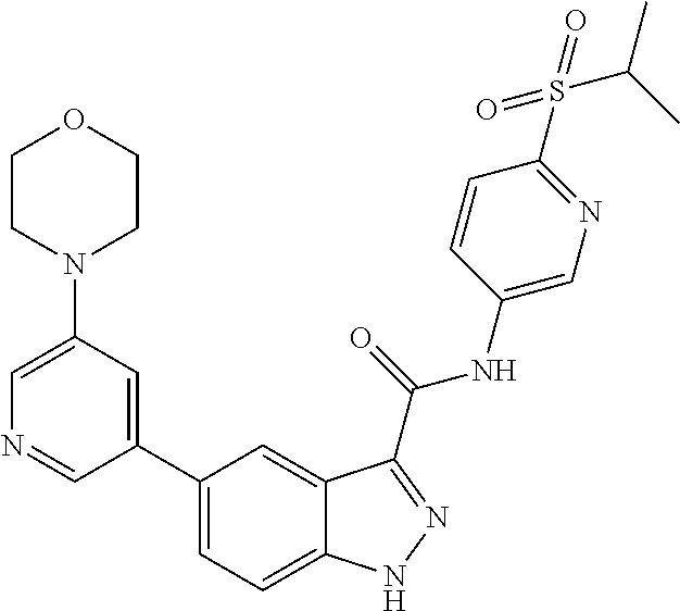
C1(N2CCOCC2)=CN=CC(C2=CC=C3C(=C2)C(C(NC2=CN=C(S(=O)(=O)C(C)C)C=C2)=O)=NN3)=C1
